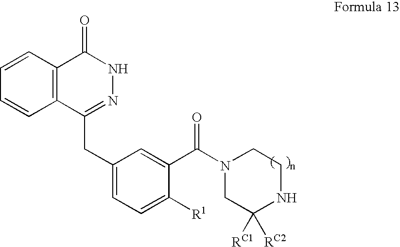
C12=C(C(CC3=CC=C([R1])C(C(N4CC([RC1])([RC2])NCC4)=O)=C3)=NNC1=O)C=CC=C2
